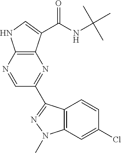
N1=CC(C2=NN(C)C3=C2C=CC(Cl)=C3)=NC2=C1NC=C2C(NC(C)(C)C)=O
